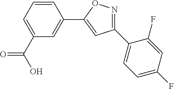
C1(C2=CC=C(F)C=C2F)=NOC(C2=CC(C(O)=O)=CC=C2)=C1
